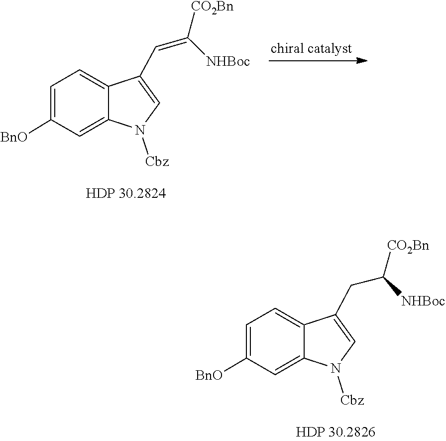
N1([Cbz])C2=CC([BnO])=CC=C2C(C=C([CO2Bn])[NHBoc])=C1.N1([Cbz])C2=CC([BnO])=CC=C2C(CC([CO2Bn])[NHBoc])=C1
